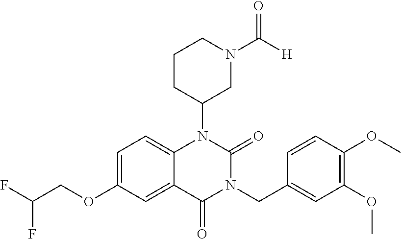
C1=C(OCC(F)F)C=C2C(=C1)N(C1CN(C([H])=O)CCC1)C(=O)N(CC1=CC(OC)=C(OC)C=C1)C2=O
